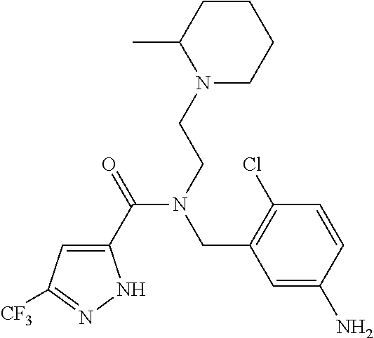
C1(C(=O)N(CCN2CCCCC2C)CC2=C(Cl)C=CC(N)=C2)=CC([CF3])=NN1
